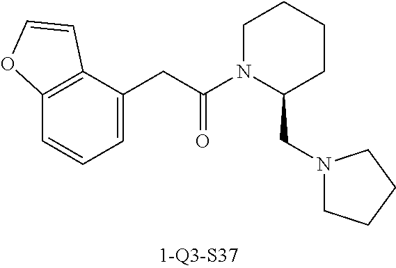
C1=C(CC(N2C(CN3CCCC3)CCCC2)=O)C2=C(C=C1)OC=C2
